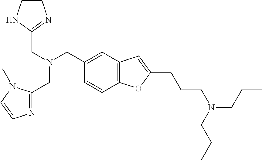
C(N(CC1=CC2=C(C=C1)OC(CCCN(CCC)CCC)=C2)CC1=NC=CN1)C1=NC=CN1C
